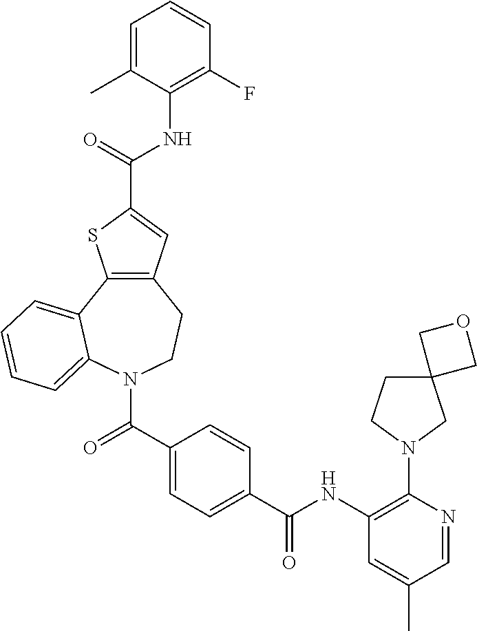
C12=C(C3=CC=CC=C3N(C(C3=CC=C(C(NC4=C(N5CCC6(C5)COC6)N=CC(C)=C4)=O)C=C3)=O)CC1)SC(C(=O)NC1=C(F)C=CC=C1C)=C2
